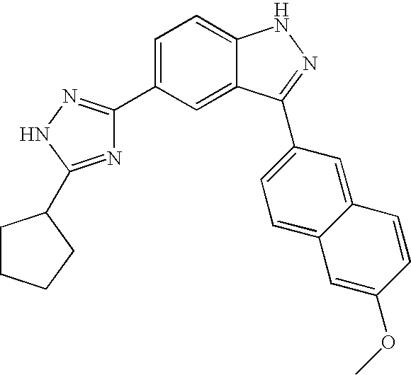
C1=C(C2=NNC(C3CCCC3)=N2)C=C2C(=C1)NN=C2C1=CC=C2C(=C1)C=CC(OC)=C2
